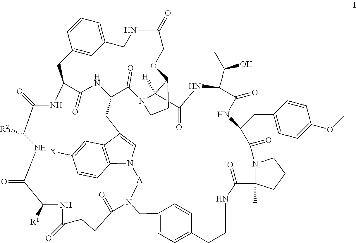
C12([H])C(=O)NC(C(O)C)C(=O)NC(CC3=CC=C(OC)C=C3)C(=O)N3C(C)(CCC3)C(=O)NCCC3=CC=C(CN4C(=O)CCC(=O)NC([R1])C(=O)NC([R2])C(=O)NC5CC6=CC(=CC=C6)CNC(=O)COC1CCN2C(=O)C(NC5=O)CC1=CN([A]4)C2=C1C=C([X])C=C2)C=C3
